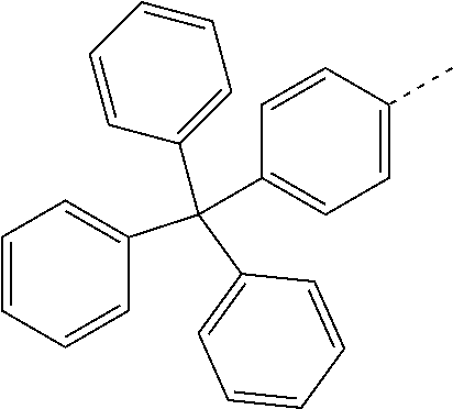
C1=CC=CC(C(C2=CC=CC=C2)(C2=CC=CC=C2)C2=CC=C(C)C=C2)=C1
